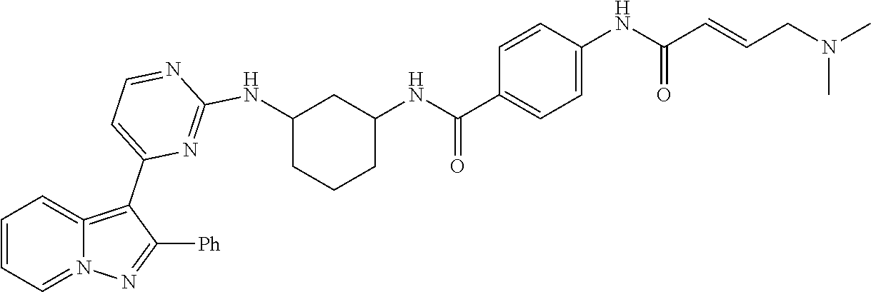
C1=C(C2=C3=CC=CC=N3N=C2[Ph])N=C(NC2CCCC(NC(C3=CC=C(NC(C=CCN(C)C)=O)C=C3)=O)C2)N=C1
